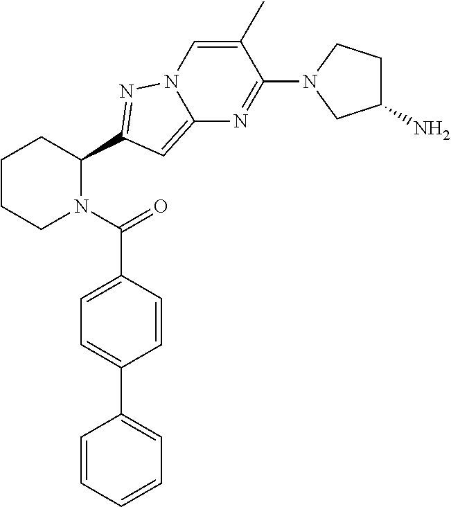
C1CCN(C(=O)C2=CC=C(C3=CC=CC=C3)C=C2)C(C2=NN3C(=C2)N=C(N2CC(N)CC2)C(C)=C3)C1
